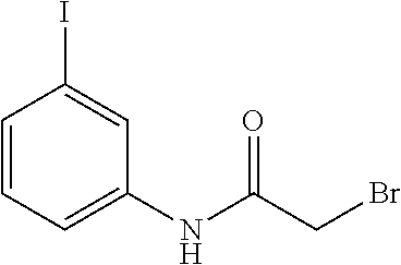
C1=CC=C(NC(CBr)=O)C=C1I
